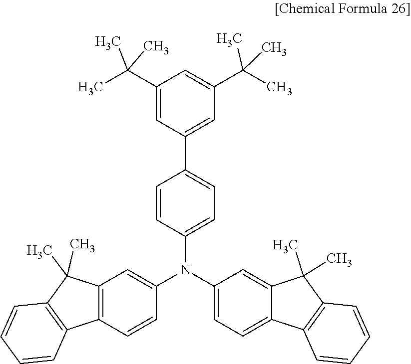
C1(C(C)(C)C)=CC(C2=CC=C(N(C3=CC=C4C(=C3)C(C)(C)C3=C4C=CC=C3)C3=CC4=C(C=C3)C3=C(C4(C)C)C=CC=C3)C=C2)=CC(C(C)(C)C)=C1
